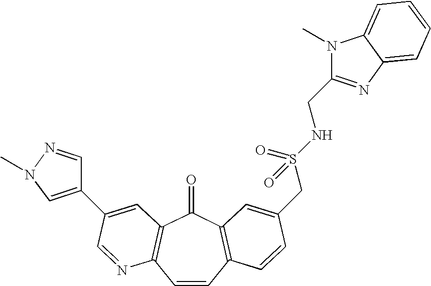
C1=CC2=C(C(=O)C3=C1N=CC(C1=CN(C)N=C1)=C3)C=C(CS(NCC1=NC3=CC=CC=C3N1C)(=O)=O)C=C2
